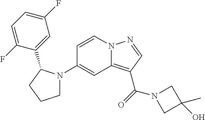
C1(N2CCCC2C2=CC(F)=CC=C2F)=CC2=C(C(=O)N3CC(O)(C)C3)C=NN2C=C1
